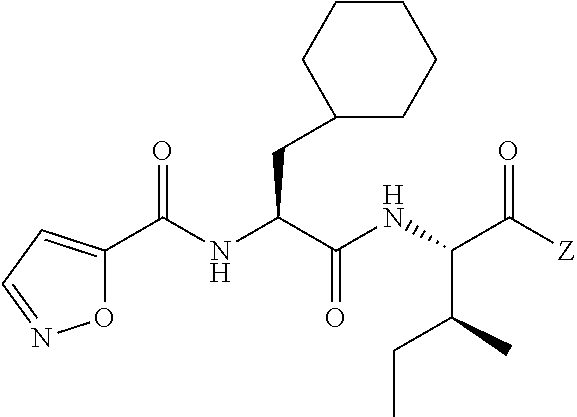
N(C(C(NC(C([Z])=O)C(C)CC)=O)CC1CCCCC1)C(C1=CC=NO1)=O
